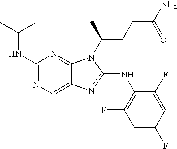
N1=C(NC(C)C)N=C2C(=C1)N=C(NC1=C(F)C=C(F)C=C1F)N2C(CCC(N)=O)C
